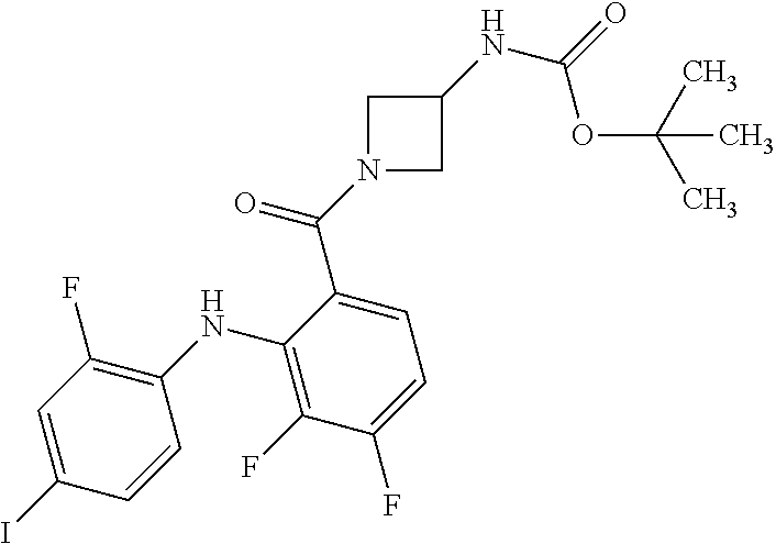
C1N(C(=O)C2=CC=C(F)C(F)=C2NC2=C(F)C=C(I)C=C2)CC1NC(OC(C)(C)C)=O
